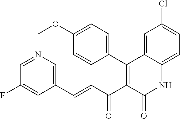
C1=NC=C(C=CC(C2=C(C3=CC=C(OC)C=C3)C3=CC(Cl)=CC=C3NC2=O)=O)C=C1F
